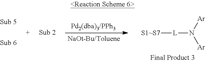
[S1~S7][L]N([Ar])[Ar]
